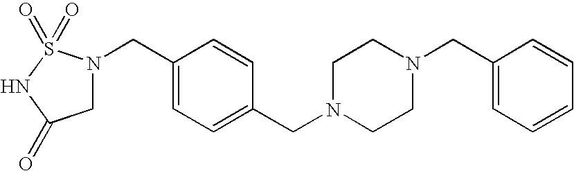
C1C(=O)NS(=O)(=O)N1CC1=CC=C(CN2CCN(CC3=CC=CC=C3)CC2)C=C1
